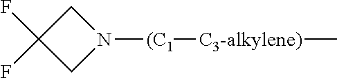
N1([(C1][C3-alkylene)]C)CC(F)(F)C1
